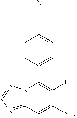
C1=CC(C2=C(F)C(N)=CC3=NC=NN23)=CC=C1C#N
